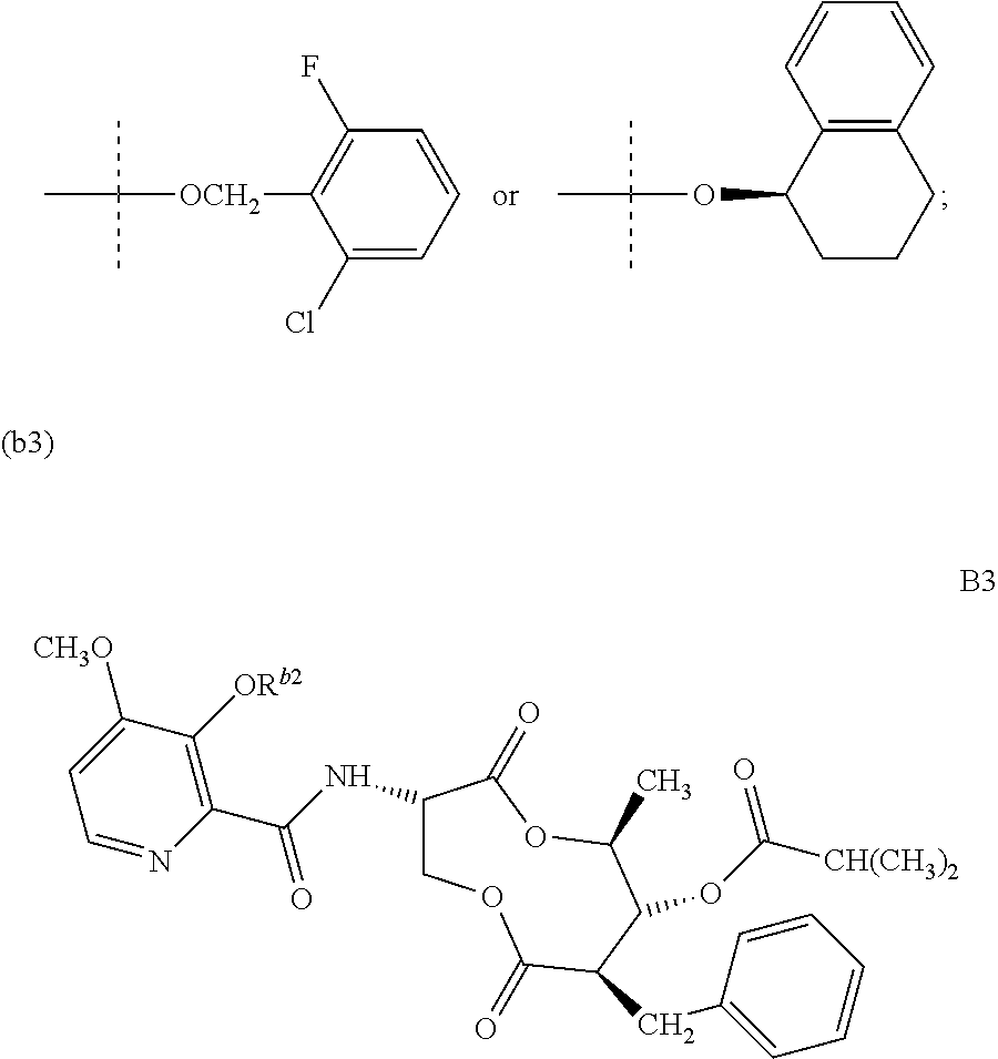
CC([OCH2]C1=C(F)C=CC=C1Cl)(C)C.CC(OC1C2=C(CCC1)C=CC=C2)(C)C.C1OC(=O)C(CC2=CC=CC=C2)C(OC([CH(CH3)2])=O)C(C)OC(=O)C1NC(C1=C([ORb2])C([CH3O])=CC=N1)=O
